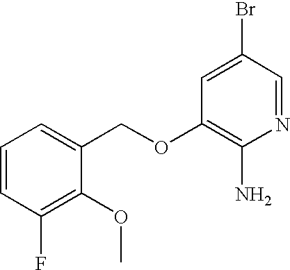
C1=CC(F)=C(OC)C(COC2=C(N)N=CC(Br)=C2)=C1
